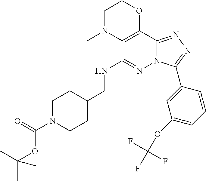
C1N(C)C2=C(OC1)C1=NN=C(C3=CC(OC(F)(F)F)=CC=C3)N1N=C2NCC1CCN(C(=O)OC(C)(C)C)CC1
